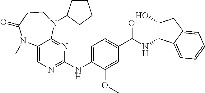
C1(NC2=NC=C3C(=N2)N(C2CCCC2)CCC(=O)N3C)=CC=C(C(NC2C(O)CC3=CC=CC=C23)=O)C=C1OC
